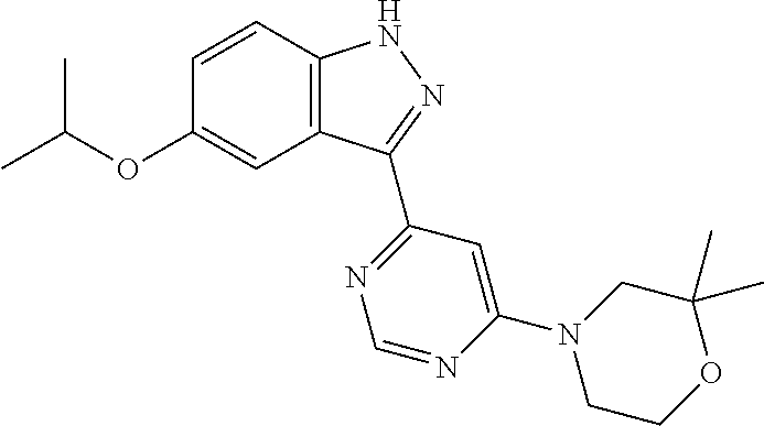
O(C1=CC2=C(C=C1)NN=C2C1=NC=NC(N2CCOC(C)(C)C2)=C1)C(C)C
